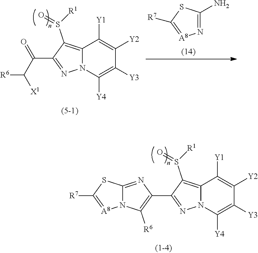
C12=C(S([R1])=O)C(C3=C([R6])N4C(=N3)SC([R7])=[A8]4)=NN1C([Y4])=C([Y3])C([Y2])=C2[Y1].C12=C(S([R1])=O)C(C(C([X1])[R6])=O)=NN1C([Y4])=C([Y3])C([Y2])=C2[Y1].N1=C(N)SC([R7])=[A8]1
